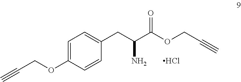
C1=C(OCC#C)C=CC(CC(C(OCC#C)=O)N)=C1.Cl
